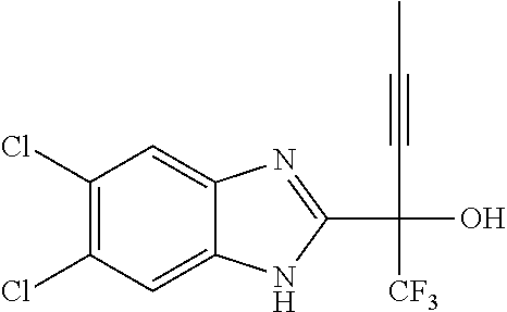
C1(Cl)=C(Cl)C=C2C(=C1)N=C(C(O)(C#CC)[CF3])N2
